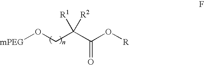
[mPEG]OCC(C(O[R])=O)([R1])[R2]
